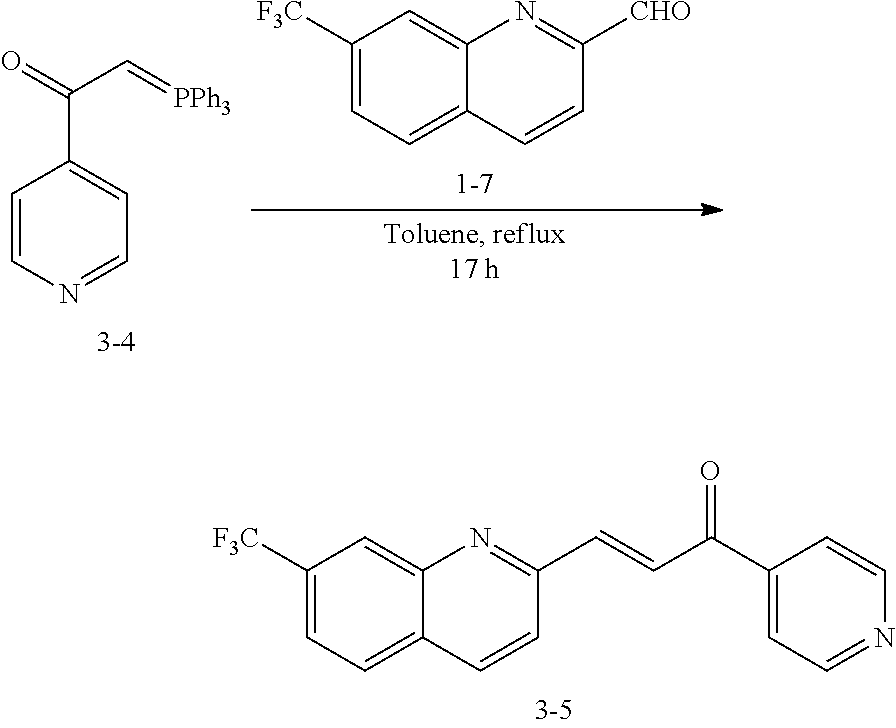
C1([F3C])=CC=C2C(=C1)N=C(C=CC(C1=CC=NC=C1)=O)C=C2.C1=CN=CC=C1C(C=[PPh3])=O.C1([F3C])=CC=C2C(=C1)N=C([CHO])C=C2
